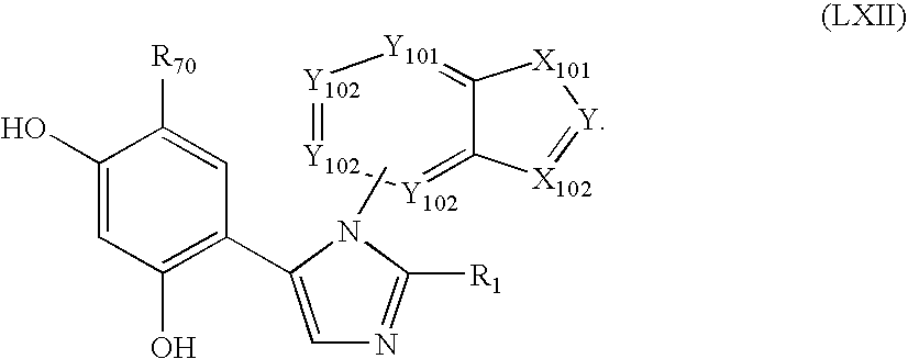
[Y102]1=[Y102][Y102]=C2C(=[Y101]1)[X101][Y]=[X102]2.C1(O)=CC(O)=C(C2=CN=C([R1])N2C)C=C1[R70]
